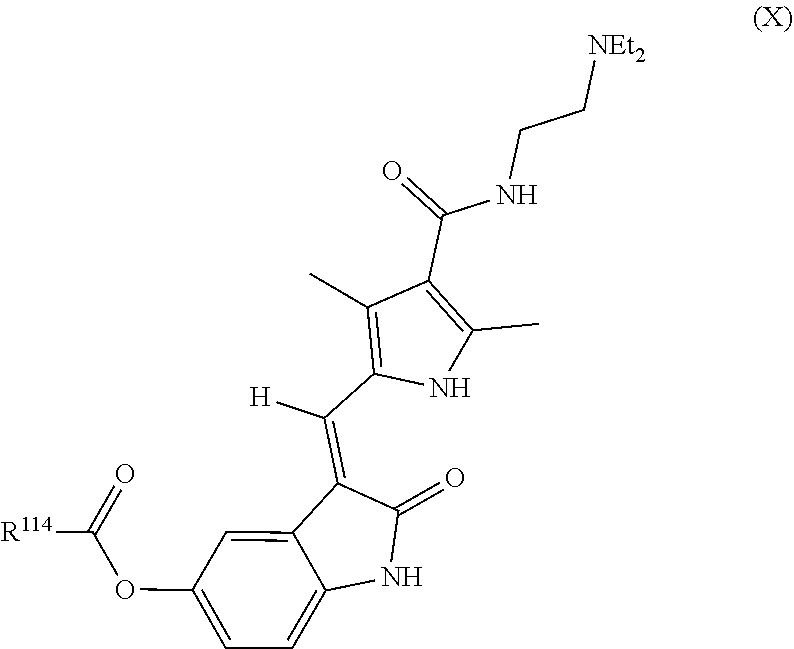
O(C1=CC=C2C(=C1)C(=C(C1=C(C)C(C(NCC[NEt2])=O)=C(C)N1)[H])C(=O)N2)C([R114])=O
